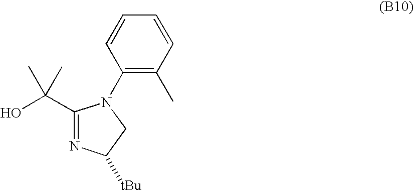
C1(C(O)(C)C)=NC([tBu])CN1C1=C(C)C=CC=C1
